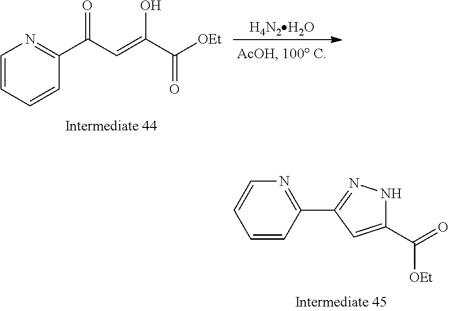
C1=CC(C2=NNC(C(=O)[OEt])=C2)=NC=C1.C1=CC=CC(C(C=C(C([OEt])=O)O)=O)=N1.[H4N2H2O]
